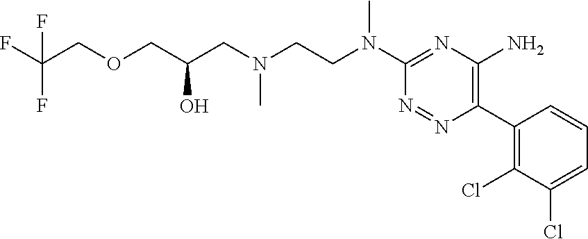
C(C(CN(CCN(C1=NC(N)=C(C2=C(Cl)C(Cl)=CC=C2)N=N1)C)C)O)OCC(F)(F)F
